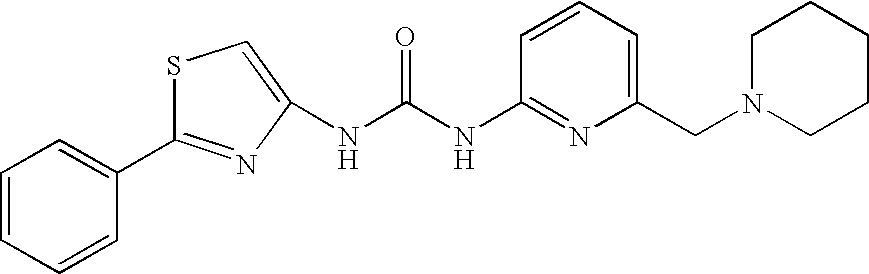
C1=CC=C(CN2CCCCC2)N=C1NC(NC1=CSC(C2=CC=CC=C2)=N1)=O
